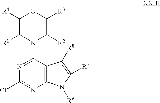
C1([R4])C([R1])N(C2=NC(Cl)=NC3=C2C([R8])=C([R7])N3[R6])C([R2])C([R3])O1
